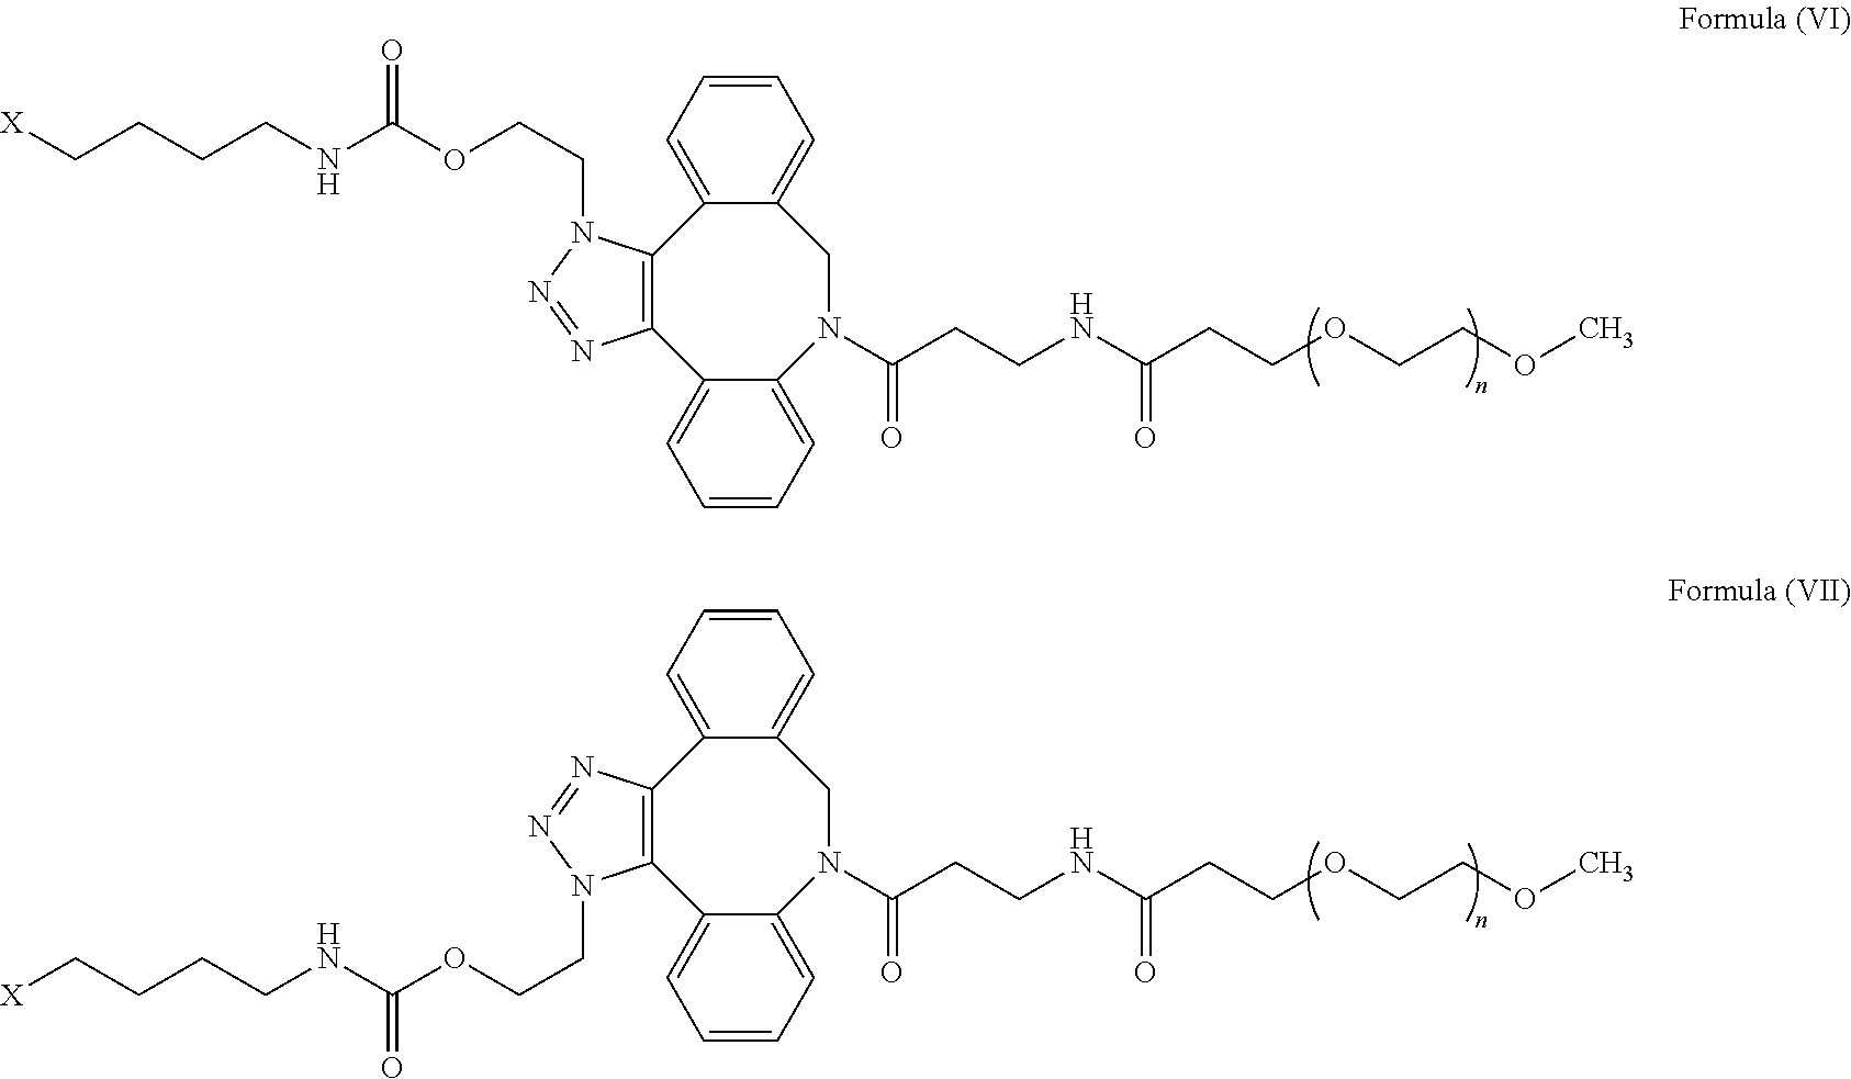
C12=C(C3=CC=CC=C3N(C(CCNC(CCOCCOC)=O)=O)CC3=CC=CC=C13)N=NN2CCOC(NCCCC[X])=O.C12=C(C3=CC=CC=C3N(C(CCNC(CCOCCOC)=O)=O)CC3=CC=CC=C13)N(CCOC(NCCCC[X])=O)N=N2
